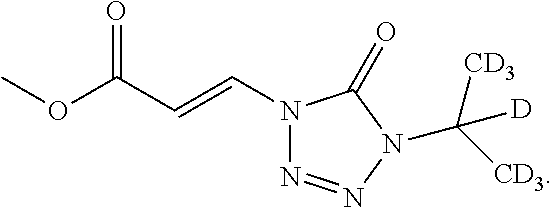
COC(C=CN1N=NN(C([CD3])([CD3])[D])C1=O)=O
